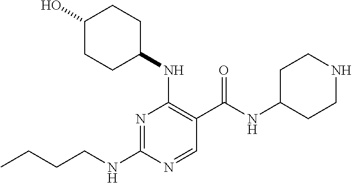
CCCCNC1=NC(NC2CCC(O)CC2)=C(C(NC2CCNCC2)=O)C=N1
